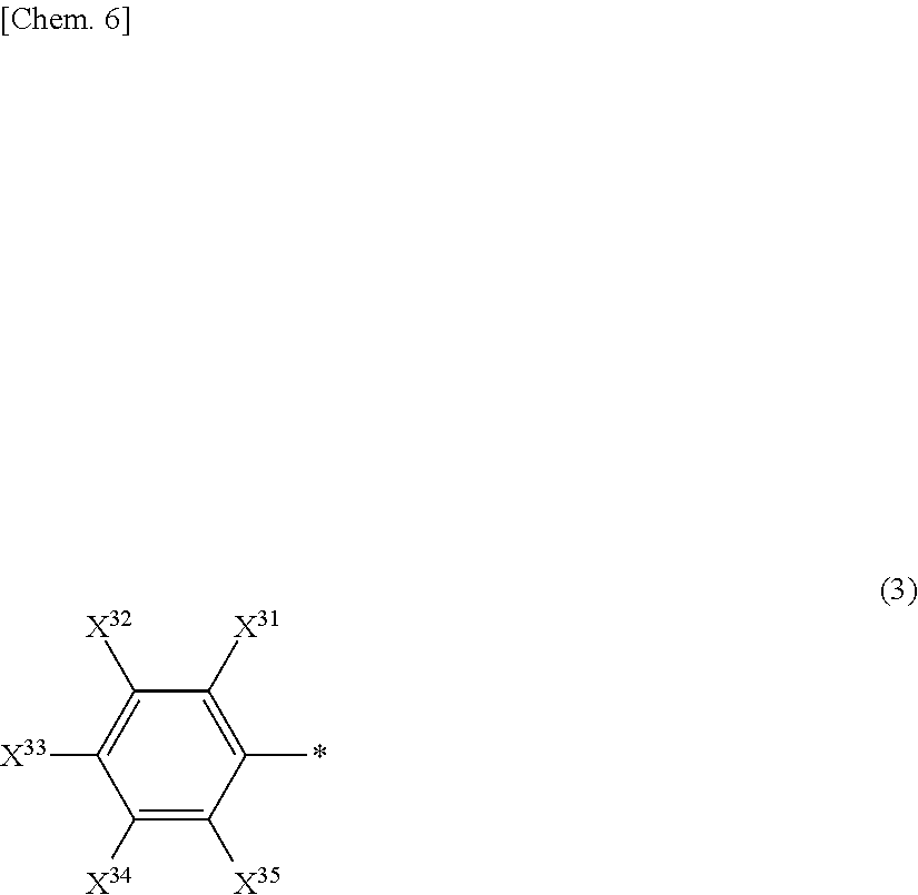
C1([X34])=C([X35])C(*)=C([X31])C([X32])=C1[X33]
